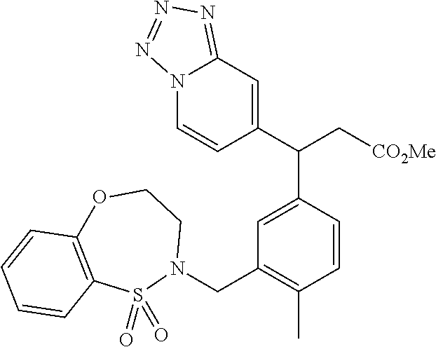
N12C=CC(C(C[CO2Me])C3=CC(CN4CCOC5=C(S4(=O)=O)C=CC=C5)=C(C)C=C3)=CC1=NN=N2
